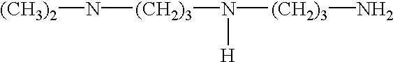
[(CH3)2]N[(CH2)3]N([(CH2)3]N)[H]
